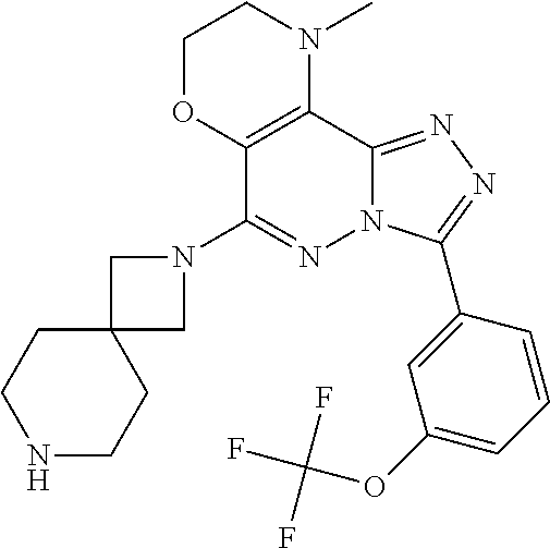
C1OC2=C(N(C)C1)C1=NN=C(C3=CC(OC(F)(F)F)=CC=C3)N1N=C2N1CC2(C1)CCNCC2
